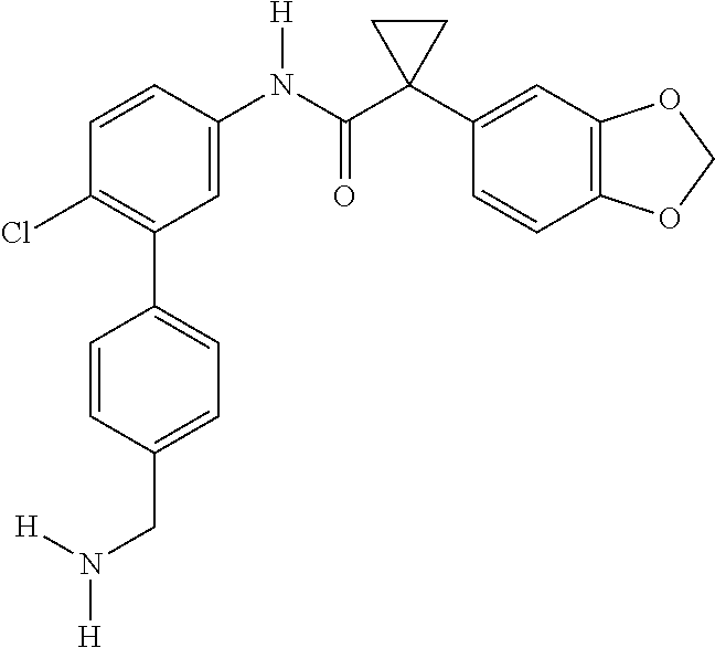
C1(Cl)=C(C2=CC=C(CN([H])[H])C=C2)C=C(N(C(C2(C3=CC4=C(C=C3)OCO4)CC2)=O)[H])C=C1
